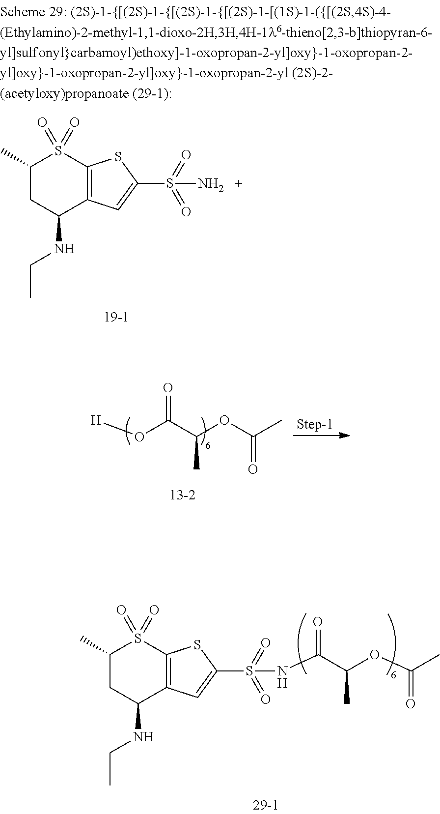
[H]OC(C(C)OC(C)=O)=O.C1(C)CC(NCC)C2=C(S1(=O)=O)SC(S(NC(C(OC(=O)C)C)=O)(=O)=O)=C2.C1(C)CC(NCC)C2=C(S1(=O)=O)SC(S(N)(=O)=O)=C2
